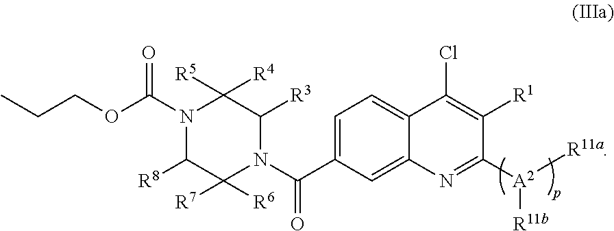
C1=C(C(N2C([R3])C([R4])([R5])N(C(OCCC)=O)C([R8])C2([R7])[R6])=O)C=C2C(=C1)C(Cl)=C([R1])C([A2]([R11b])[R11a])=N2
